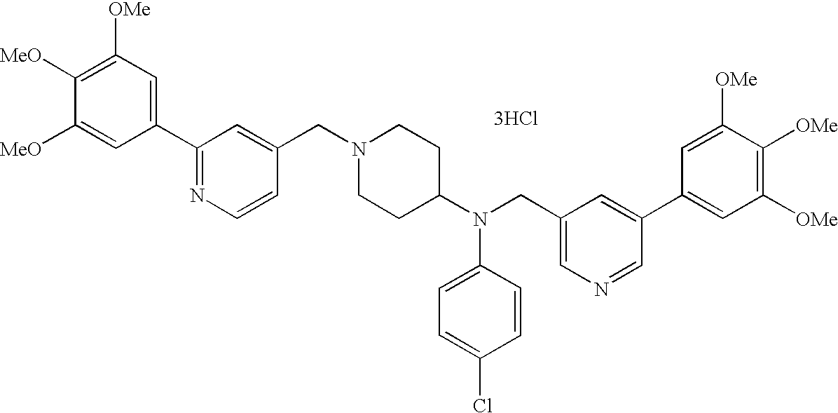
C1([OMe])=C([MeO])C([MeO])=CC(C2=NC=CC(CN3CCC(N(CC4=CN=CC(C5=CC([OMe])=C([OMe])C([OMe])=C5)=C4)C4=CC=C(Cl)C=C4)CC3)=C2)=C1.[3HCl]
